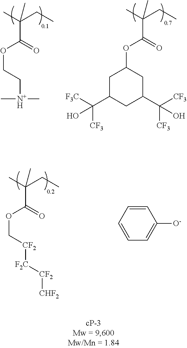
CC(CC)(C)C(=O)OCC[N+H](C)C.CC(CC)(C(OC1CC(C([F3C])([CF3])O)CC(C([CF3])([CF3])O)C1)=O)C.CC(CC)(C)C(=O)OC[CF2][F2C][CF2][CHF2].C1=CC=CC=C1[O-]
